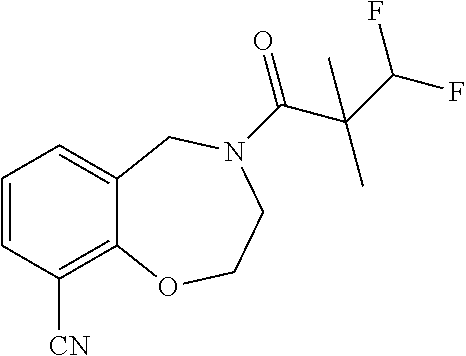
C1=CC([CN])=C2C(=C1)CN(C(=O)C(C)(C)C(F)F)CCO2
